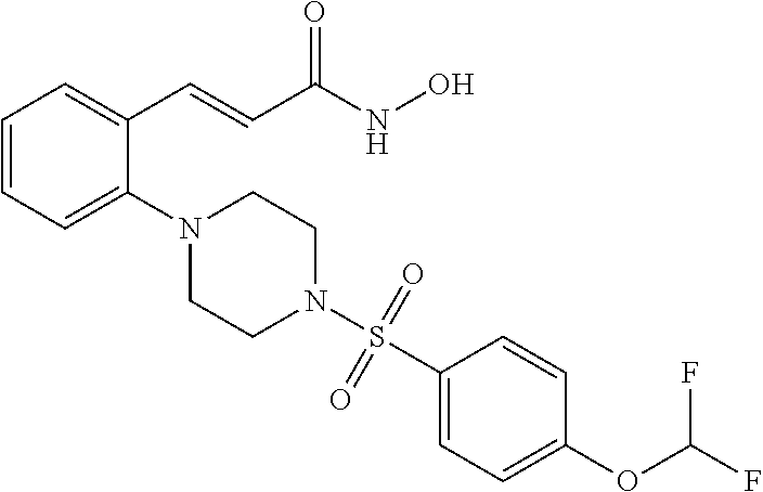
C1=CC=C(N2CCN(S(=O)(=O)C3=CC=C(OC(F)F)C=C3)CC2)C(C=CC(NO)=O)=C1
